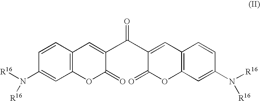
C12=C(C=CC(N([R16])[R16])=C1)C=C(C(=O)C1=CC3=C(OC1=O)C=C(N([R16])[R16])C=C3)C(=O)O2
